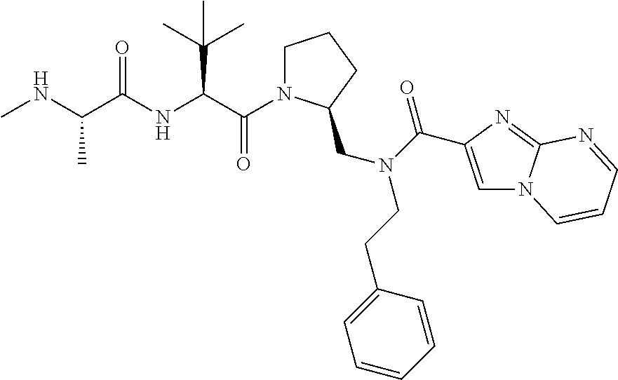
CNC(C(NC(C(=O)N1CCCC1CN(C(=O)C1=CN2C(=N1)N=CC=C2)CCC1=CC=CC=C1)C(C)(C)C)=O)C
